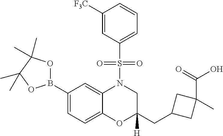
C1(B2OC(C)(C)C(C)(C)O2)=CC=C2C(=C1)N(S(C1=CC=CC([F3C])=C1)(=O)=O)CC(CC1CC(C)(C(=O)O)C1)([H])O2
